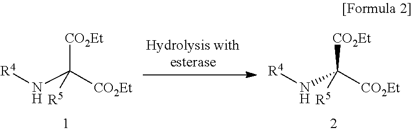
N(C([CO2Et])([CO2Et])[R5])[R4].N(C([CO2Et])([CO2Et])[R5])[R4]
